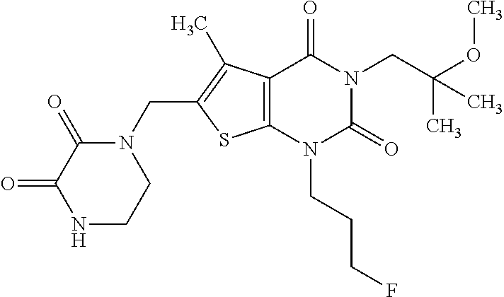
C12=C(N(CCCF)C(=O)N(CC(OC)(C)C)C1=O)SC(CN1C(=O)C(=O)NCC1)=C2C
